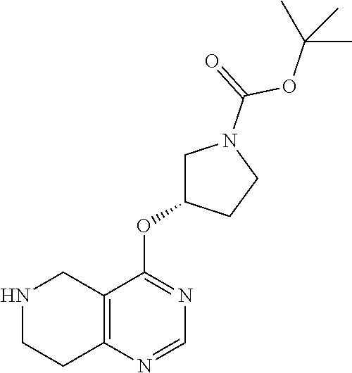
C12=C(N=CN=C1OC1CN(C(=O)OC(C)(C)C)CC1)CCNC2
